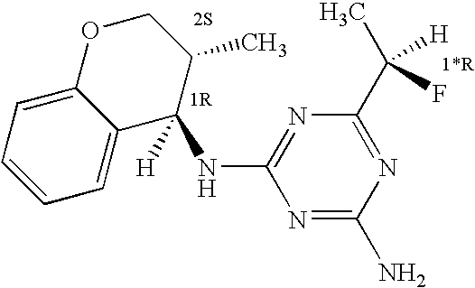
[H]C1(NC2=NC(C(C)([H])F)=NC(N)=N2)C2=CC=CC=C2OCC1C
